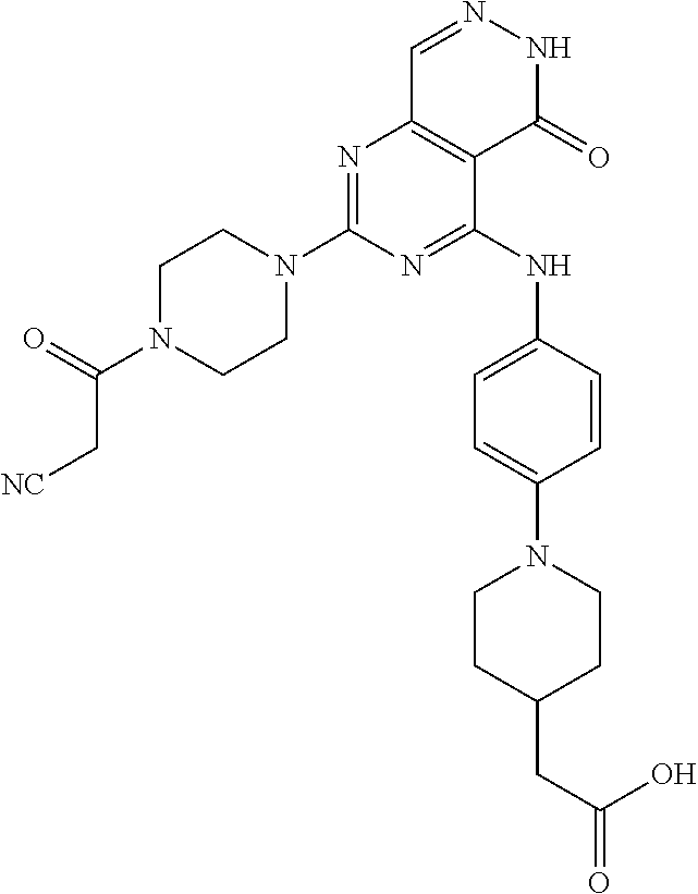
N1=C(N2CCN(C(=O)C[NC])CC2)N=C(NC2=CC=C(N3CCC(CC(=O)O)CC3)C=C2)C2=C1C=NNC2=O
